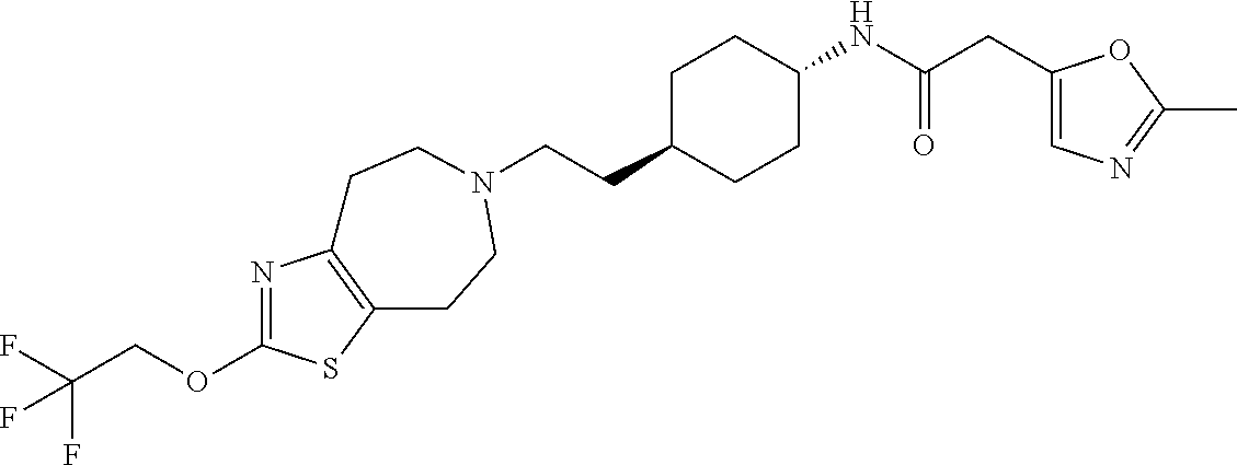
C(CC1CCC(NC(CC2=CN=C(C)O2)=O)CC1)N1CCC2=C(N=C(OCC(F)(F)F)S2)CC1
